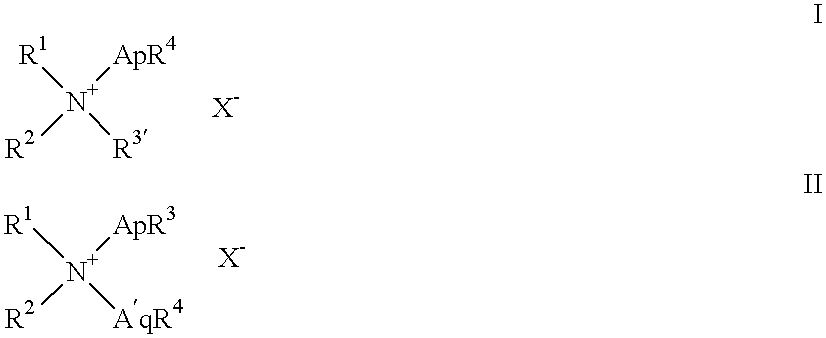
[R1][N+]([ApR4])([R2])[R3].[R1][N+]([ApR3])([R2])[AqR4]
